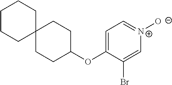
C1CCC2(CC1)CCC(OC1=CC=[N+]([O-])C=C1Br)CC2
